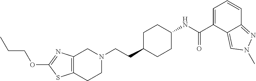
C12=C(CCN(CCC3CCC(NC(C4=CC=CC5=NN(C)C=C45)=O)CC3)C1)SC(OCCC)=N2
